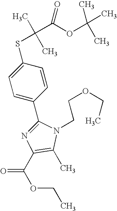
C1(C2=CC=C(SC(C)(C)C(OC(C)(C)C)=O)C=C2)=NC(C(OCC)=O)=C(C)N1CCOCC
